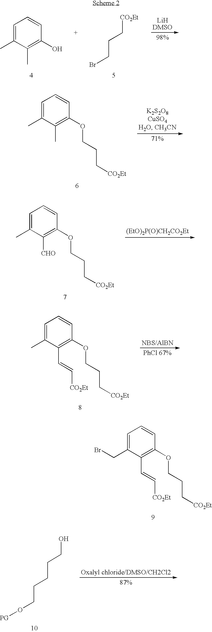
C1=C(C)C(C)=C(O)C=C1.[CO2Et]CCCBr.C1=C(C)C(C)=C(OCCC[CO2Et])C=C1.C1=C(C)C([CHO])=C(OCCC[CO2Et])C=C1.[(EtO)2P(O)CH2CO2Et].C1=C(C)C(C=C[CO2Et])=C(OCCC[CO2Et])C=C1.[NBS/AlBN].C1=C(CBr)C(C=C[CO2Et])=C(OCCC[CO2Et])C=C1.OCCCCCO[PG]
